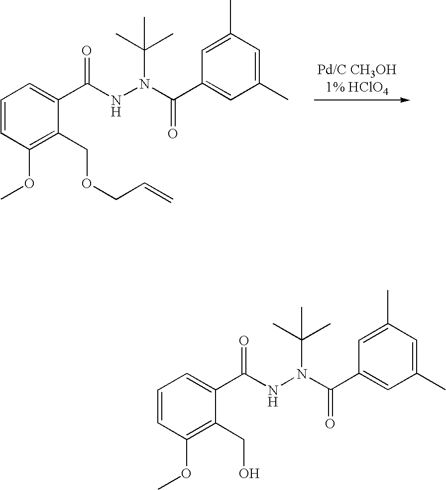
C1(COCC=C)=C(OC)C=CC=C1C(NN(C(C)(C)C)C(C1=CC(C)=CC(C)=C1)=O)=O.C1(CO)=C(OC)C=CC=C1C(NN(C(C)(C)C)C(C1=CC(C)=CC(C)=C1)=O)=O
